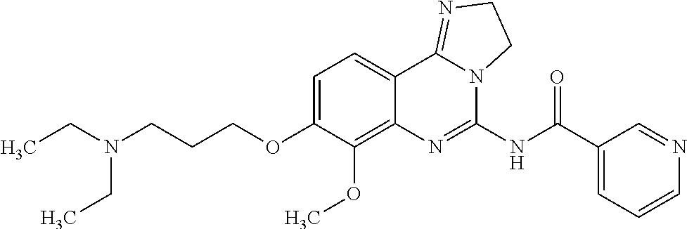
C(COC1=CC=C2C(=C1OC)N=C(NC(C1=CC=CN=C1)=O)N1C2=NCC1)CN(CC)CC
